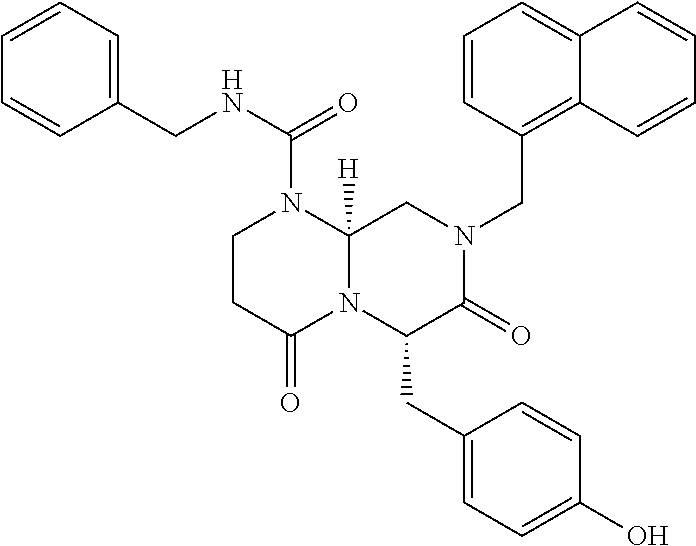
C1=CC=C(CNC(N2CCC(=O)N3C2([H])CN(CC2=C4C(=CC=C2)C=CC=C4)C(=O)C3CC2=CC=C(O)C=C2)=O)C=C1
